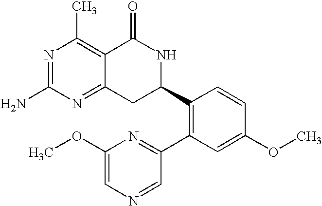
N1=C(N)N=C2C(=C1C)C(=O)NC(C1=C(C3=NC(OC)=CN=C3)C=C(OC)C=C1)C2
